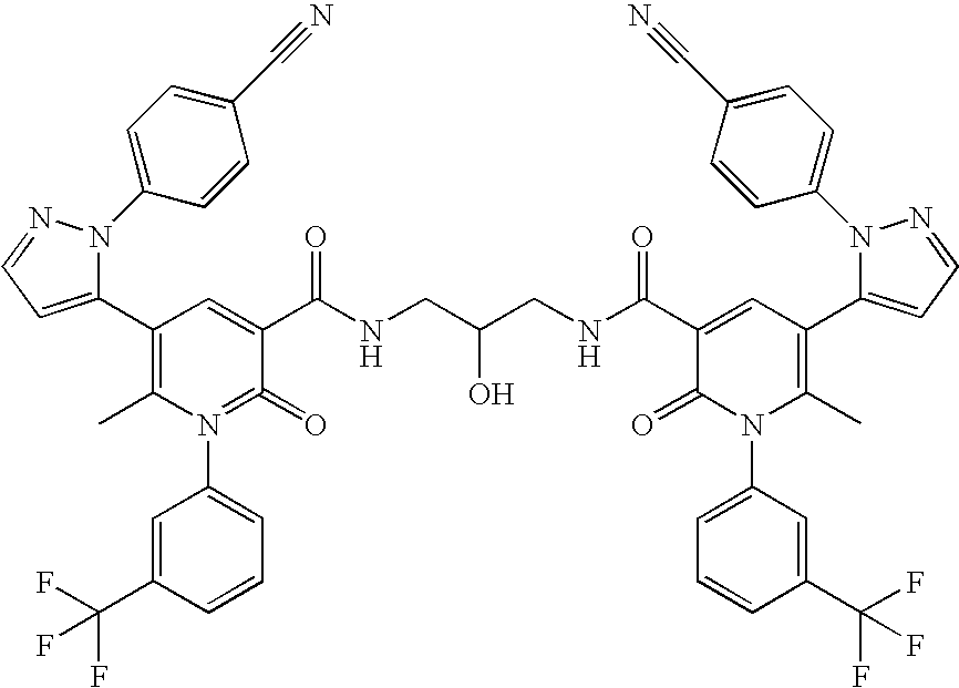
C1(C2=CC=NN2C2=CC=C(C#N)C=C2)=C(C)N(C2=CC=CC(C(F)(F)F)=C2)=C(=O)C(C(NCC(O)CNC(C2=CC(C3=CC=NN3C3=CC=C(C#N)C=C3)=C(C)N(C3=CC=CC(C(F)(F)F)=C3)C2=O)=O)=O)=C1
